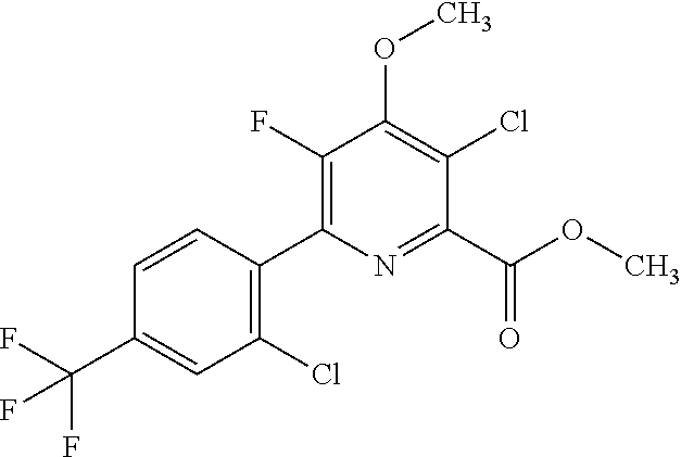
C1(Cl)=C(C2=C(F)C(OC)=C(Cl)C(C(OC)=O)=N2)C=CC(C(F)(F)F)=C1
